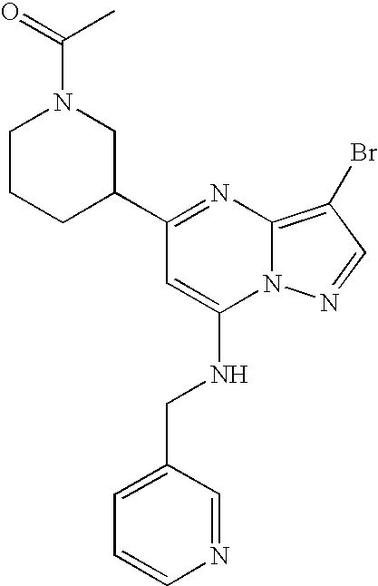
C1(C2=NC3=C(Br)C=NN3C(NCC3=CC=CN=C3)=C2)CN(C(=O)C)CCC1
